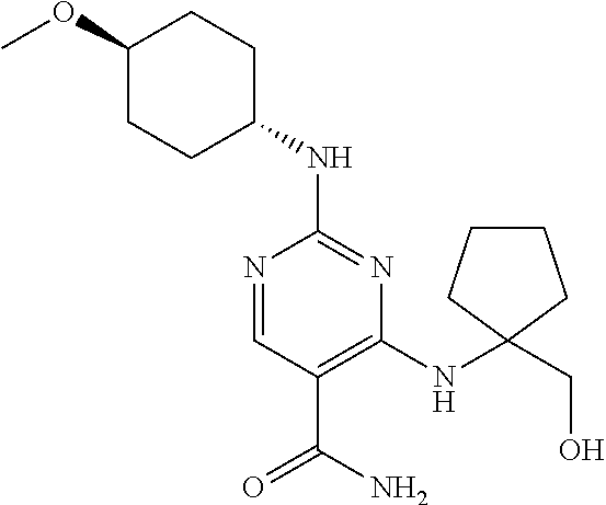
C1(OC)CCC(NC2=NC(NC3(CO)CCCC3)=C(C(N)=O)C=N2)CC1
